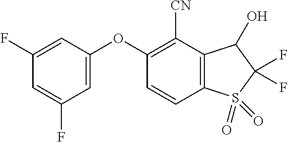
O(C1=CC(F)=CC(F)=C1)C1=C([CN])C2=C(C=C1)S(=O)(=O)C(F)(F)C2O
